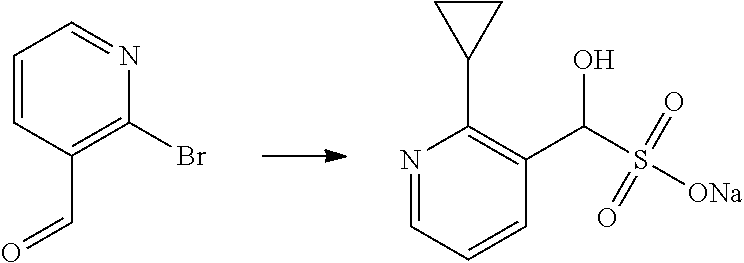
C1=CC(C=O)=C(Br)N=C1.N1=CC=CC(C(S([ONa])(=O)=O)O)=C1C1CC1
